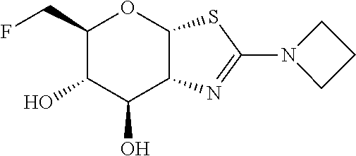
C1(CF)C(O)C(O)C2C(O1)SC(N1CCC1)=N2
